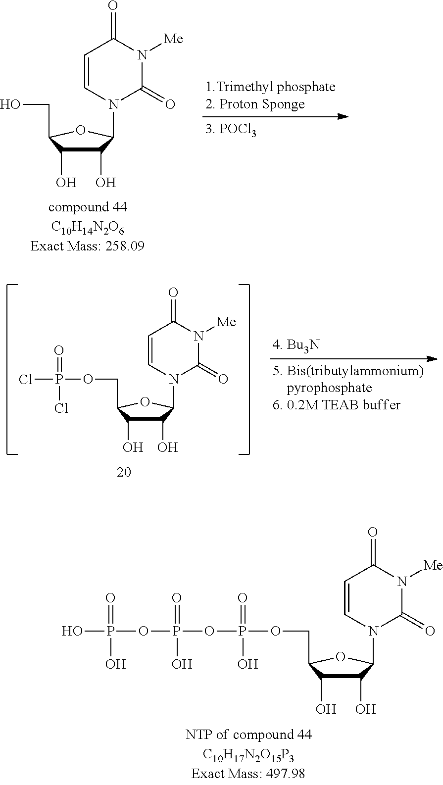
N1(C2C(O)C(O)C(COP(OP(OP(O)(=O)O)(=O)O)(=O)O)O2)C(=O)N([Me])C(=O)C=C1.N1(C2C(O)C(O)C(CO)O2)C(=O)N([Me])C(=O)C=C1.N1(C2C(O)C(O)C(COP(Cl)(=O)Cl)O2)C(=O)N([Me])C(=O)C=C1
